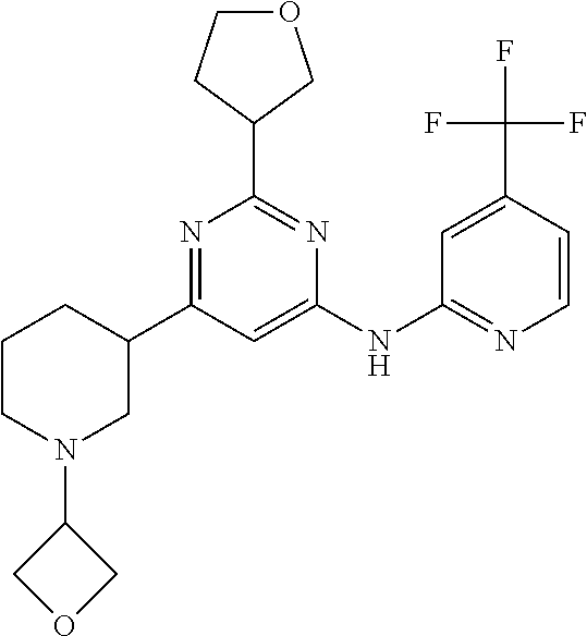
C1=C(NC2=NC=CC(C(F)(F)F)=C2)N=C(C2COCC2)N=C1C1CCCN(C2COC2)C1
